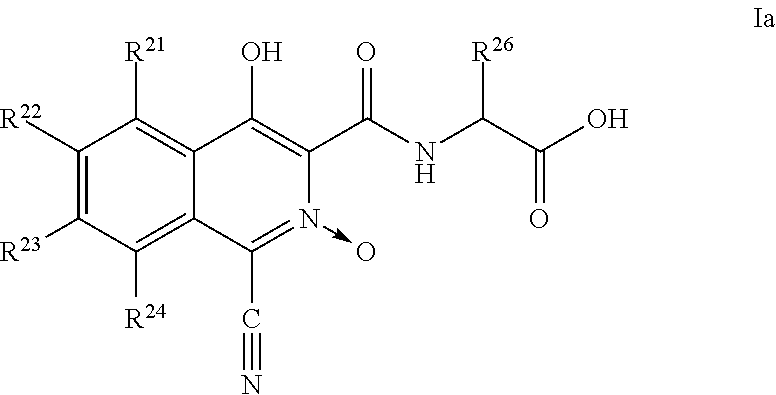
C1([R22])=C([R23])C([R24])=C2C(=C1[R21])C(O)=C(C(NC(C(=O)O)[R26])=O)N(->O)=C2C#N
